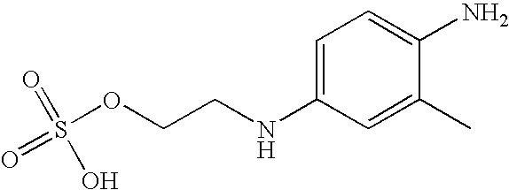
S(OCCNC1=CC=C(N)C(C)=C1)(=O)(=O)O
